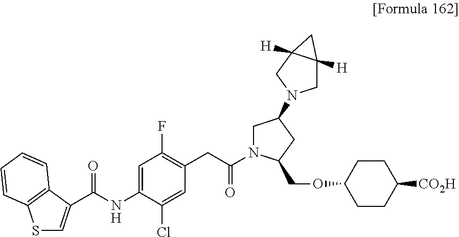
S1C=C(C(NC2=CC(F)=C(CC(=O)N3CC(N4CC5([H])C([H])(C4)C5)CC3COC3CCC([CO2H])CC3)C=C2Cl)=O)C2=C1C=CC=C2
